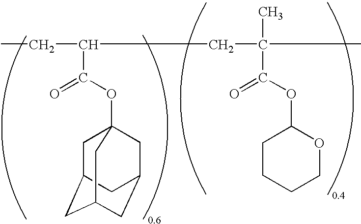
C(C(C(OC12CC3CC(CC(C1)C3)C2)=O)CC(C)(C(OC1CCCCO1)=O)C)C
